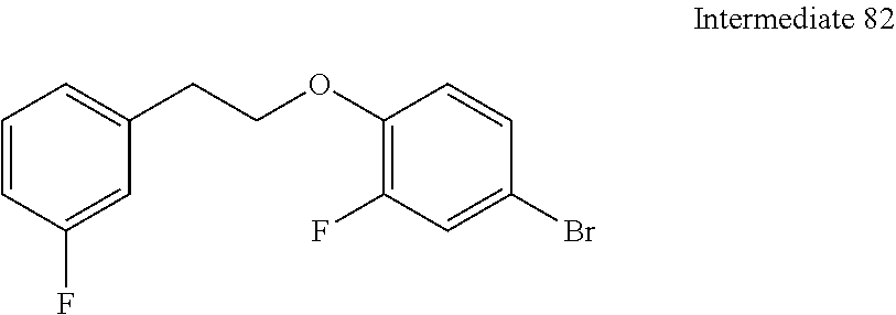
C1=CC(F)=CC(CCOC2=C(F)C=C(Br)C=C2)=C1
